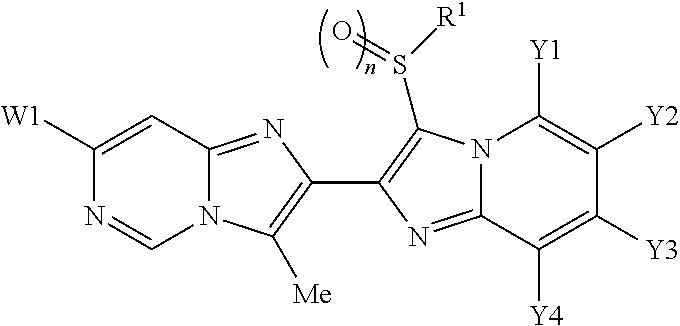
C1([W1])=CC2=NC(C3=C(S([R1])=O)N4C(=N3)C([Y4])=C([Y3])C([Y2])=C4[Y1])=C([Me])N2C=N1
